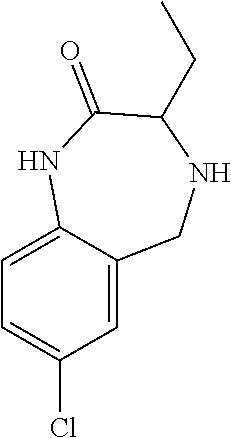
C1=C2C(=CC(Cl)=C1)CNC(CC)C(=O)N2
